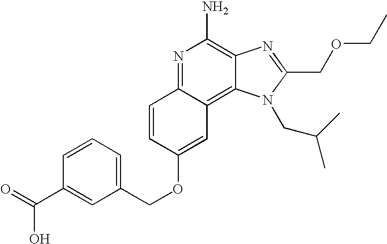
N1=C2C(=C3C(=C1N)N=C(COCC)N3CC(C)C)C=C(OCC1=CC=CC(C(=O)O)=C1)C=C2
